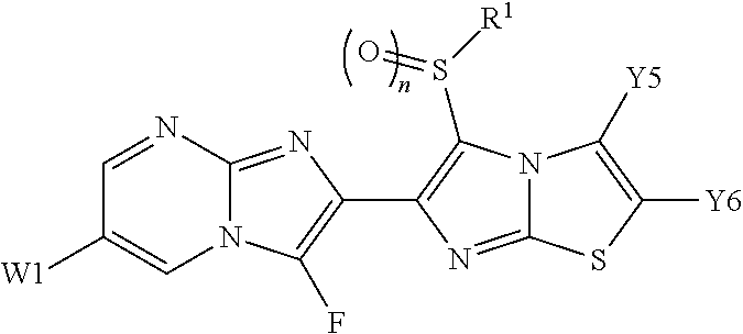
C1=NC2=NC(C3=C(S([R1])=O)N4C(=N3)SC([Y6])=C4[Y5])=C(F)N2C=C1[W1]
